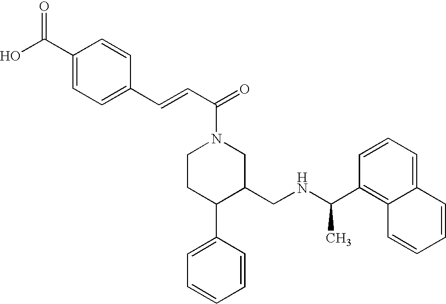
C1CC(C2=CC=CC=C2)C(CNC(C)C2=C3C(=CC=C2)C=CC=C3)CN1C(=O)C=CC1=CC=C(C(=O)O)C=C1
